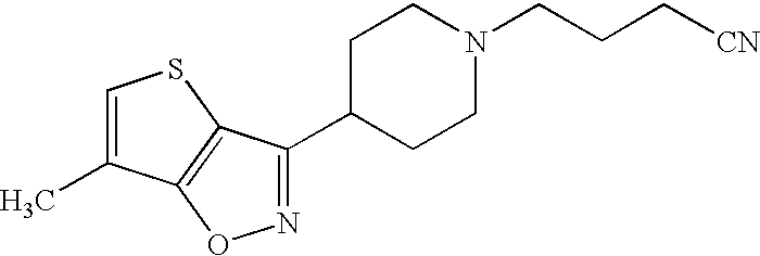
N1=C(C2CCN(CCC[CN])CC2)C2=C(O1)C(C)=CS2
